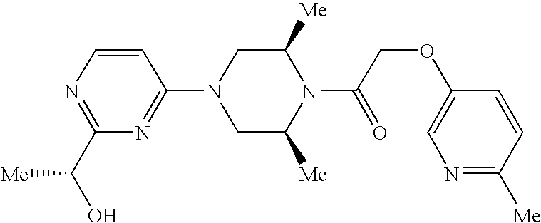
C1=CN=C(C(O)[Me])N=C1N1CC([Me])N(C(=O)COC2=CN=C([Me])C=C2)C([Me])C1
